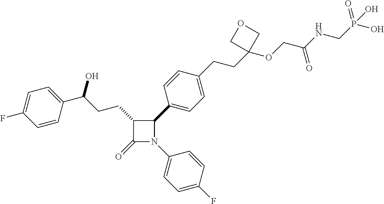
C1(=O)N(C2=CC=C(F)C=C2)C(C2=CC=C(CCC3(OCC(NCP(O)(=O)O)=O)COC3)C=C2)C1CCC(O)C1=CC=C(F)C=C1
